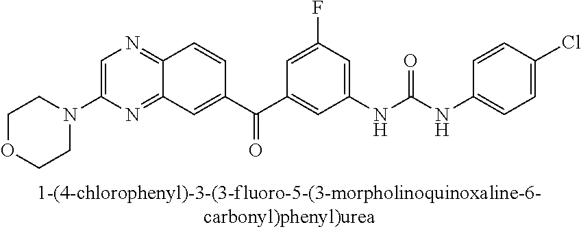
C1=C(N2CCOCC2)N=C2C(=N1)C=CC(C(C1=CC(NC(NC3=CC=C(Cl)C=C3)=O)=CC(F)=C1)=O)=C2
